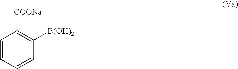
C1=CC=CC([B(OH)2])=C1[COONa]
